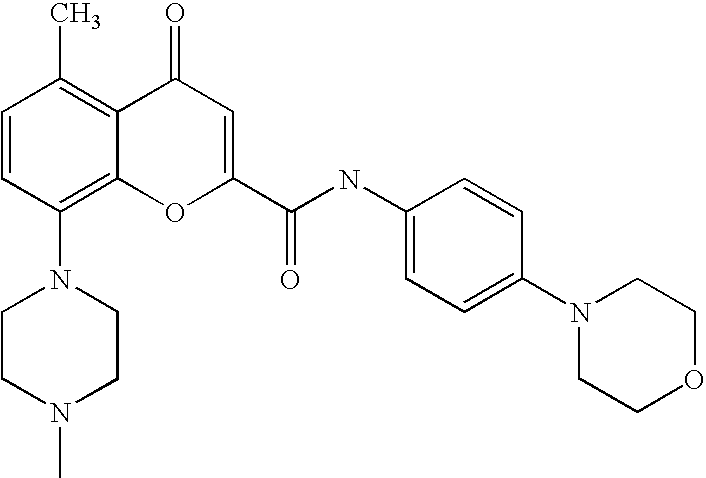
C1CN(C)CCN1C1=C2C(=C(C)C=C1)C(=O)C=C(C(=O)NC1=CC=C(N3CCOCC3)C=C1)O2
